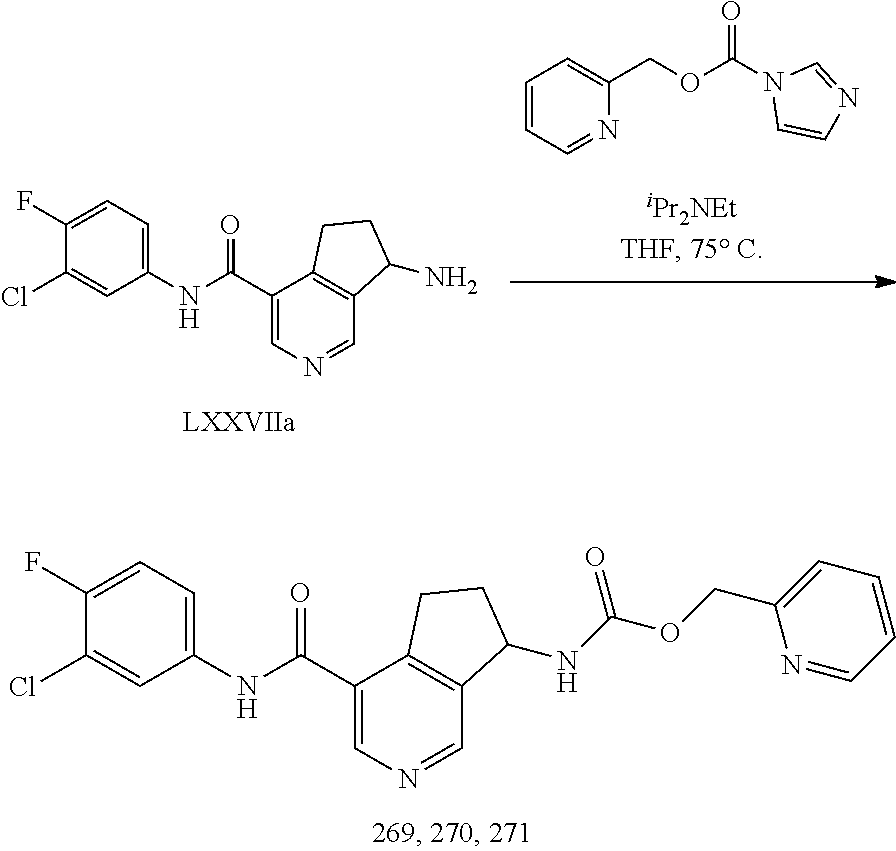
C1(Cl)=CC(NC(C2=CN=CC3=C2CCC3NC(OCC2=CC=CC=N2)=O)=O)=CC=C1F.C1=CC=NC(COC(N2C=CN=C2)=O)=C1.C1(Cl)=CC(NC(C2=CN=CC3=C2CCC3N)=O)=CC=C1F
